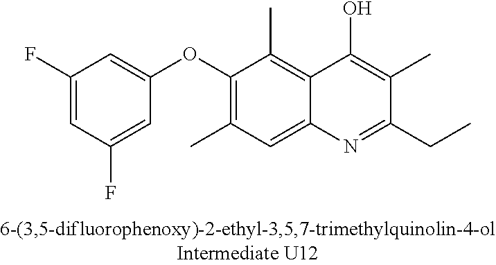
C1(F)=CC(F)=CC(OC2=C(C)C=C3C(=C2C)C(O)=C(C)C(CC)=N3)=C1
